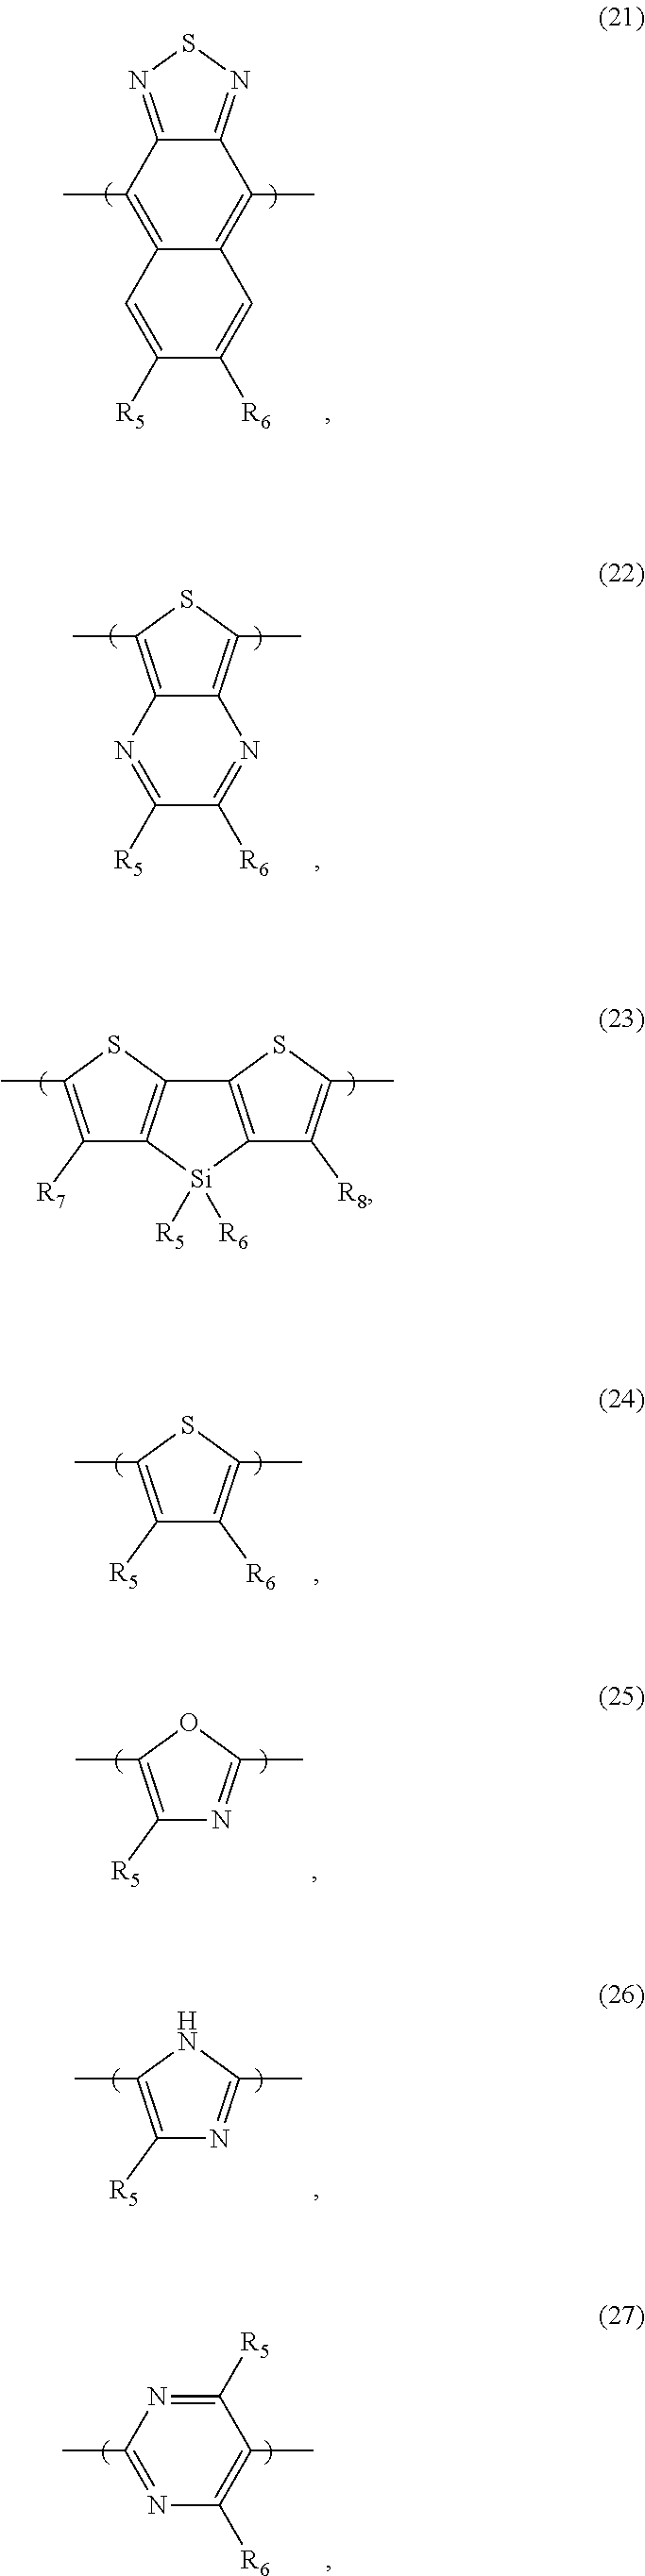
C1([R5])=CC2=C(C)C3=NSN=C3C(C)=C2C=C1[R6].C1([R5])=NC2=C(C)SC(C)=C2N=C1[R6].C1([R7])=C(C)SC2=C1[Si]([R5])([R6])C1=C2SC(C)=C1[R8].C1([R5])=C(C)SC(C)=C1[R6].C1([R5])=C(C)OC(C)=N1.C1([R5])=C(C)NC(C)=N1.C1([R5])=NC(C)=NC([R6])=C1C
